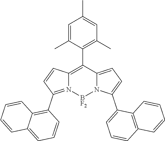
C1=C(C)C(C2=C3N(=C(C4=C5C(=CC=C4)C=CC=C5)C=C3)[BF2]N3C2=CC=C3C2=CC=CC3=C2C=CC=C3)=C(C)C=C1C
